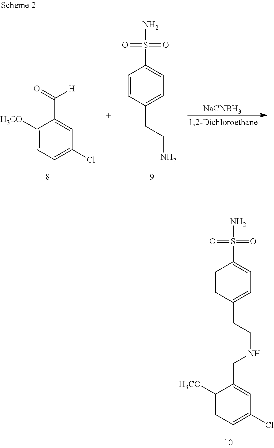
C1([H3CO])=CC=C(Cl)C=C1C(=O)[H].C1=CC(CCN)=CC=C1S(N)(=O)=O.[NaCNBH3].C1=CC(CCNCC2=CC(Cl)=CC=C2[H3CO])=CC=C1S(N)(=O)=O
